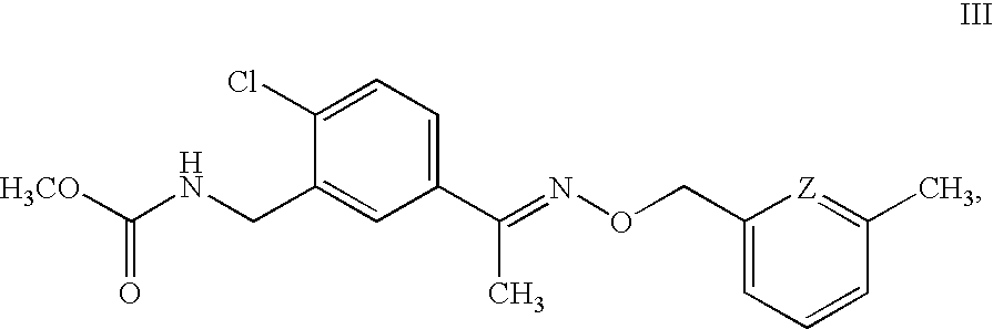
C1(C(C)=NOCC2=CC=CC(C)=[Z]2)=CC=C(Cl)C(CNC([H3CO])=O)=C1
